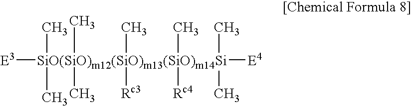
[E3][SiO(SiO)m12(SiO)m13(SiO)m14Si](C)(C)([E4])(C)(C)(C)(C)(C)([Rc3])(C)[Rc4]
